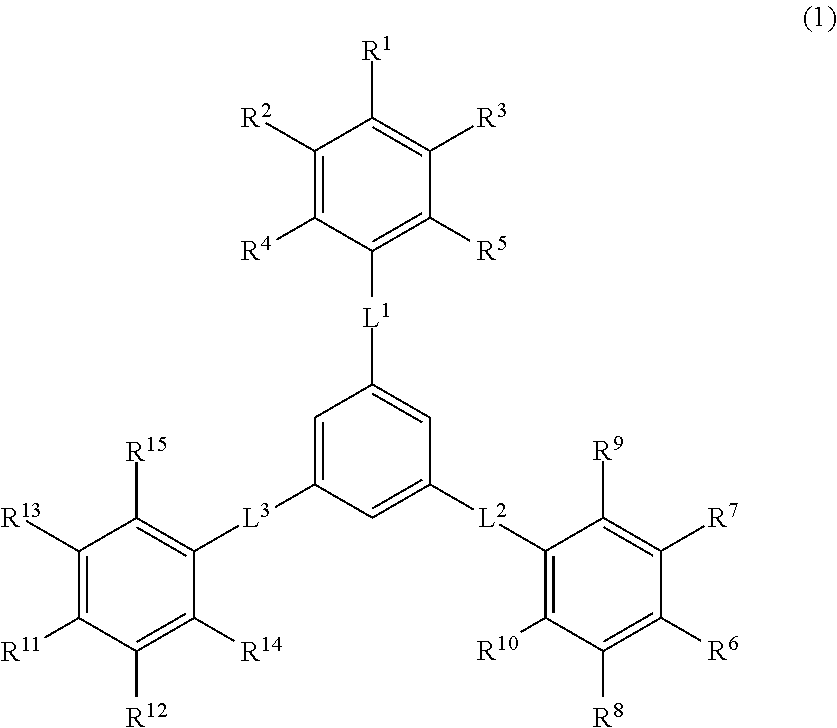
C1([R3])=C([R1])C([R2])=C([R4])C([L1]C2=CC([L2]C3=C([R10])C([R8])=C([R6])C([R7])=C3[R9])=CC([L3]C3=C([R15])C([R13])=C([R11])C([R12])=C3[R14])=C2)=C1[R5]
